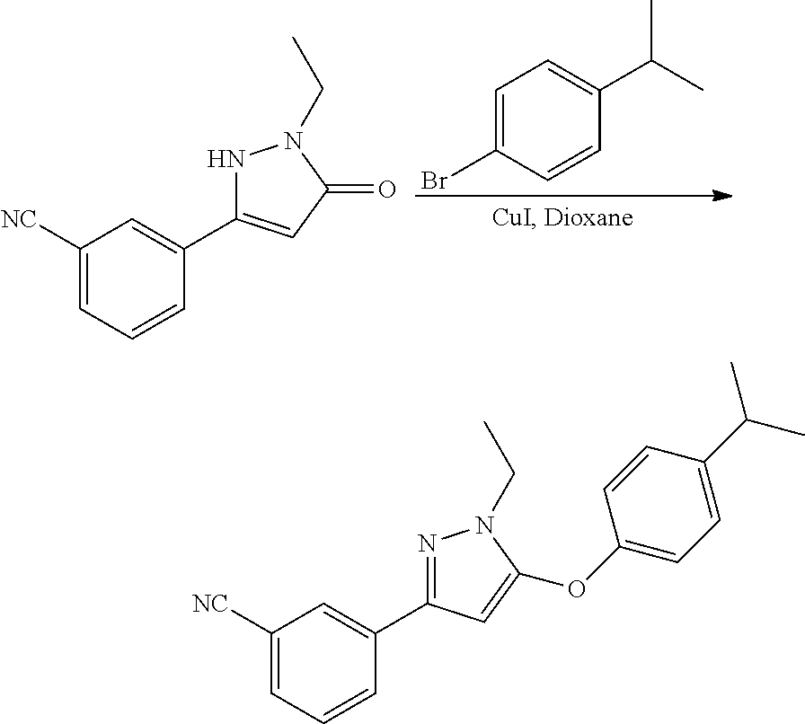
C1=C(Br)C=CC(C(C)C)=C1.C1([NC])=CC=CC(C2=CC(=O)N(CC)N2)=C1.C1([NC])=CC=CC(C2=NN(CC)C(OC3=CC=C(C(C)C)C=C3)=C2)=C1
